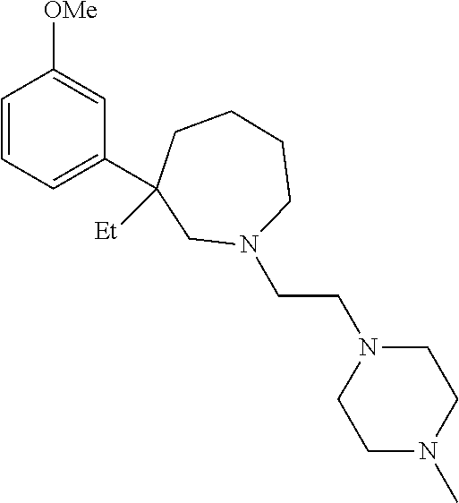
C1=CC=C(C2([Et])CN(CCN3CCN(C)CC3)CCCC2)C=C1[OMe]
